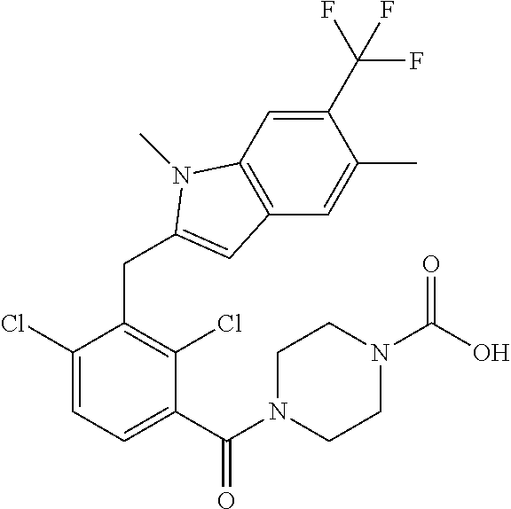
C1(C(N2CCN(C(O)=O)CC2)=O)=CC=C(Cl)C(CC2=CC3=C(C=C(C(F)(F)F)C(C)=C3)N2C)=C1Cl
